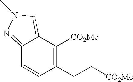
C12=NN(C)C=C1C([CO2Me])=C(CC[CO2Me])C=C2
